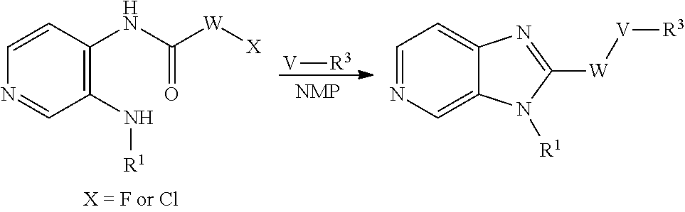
[V][R3].C1=CC(NC(=O)[W][X])=C(N[R1])C=N1.C1=NC=C2C(=C1)N=C([W][V][R3])N2[R1]
